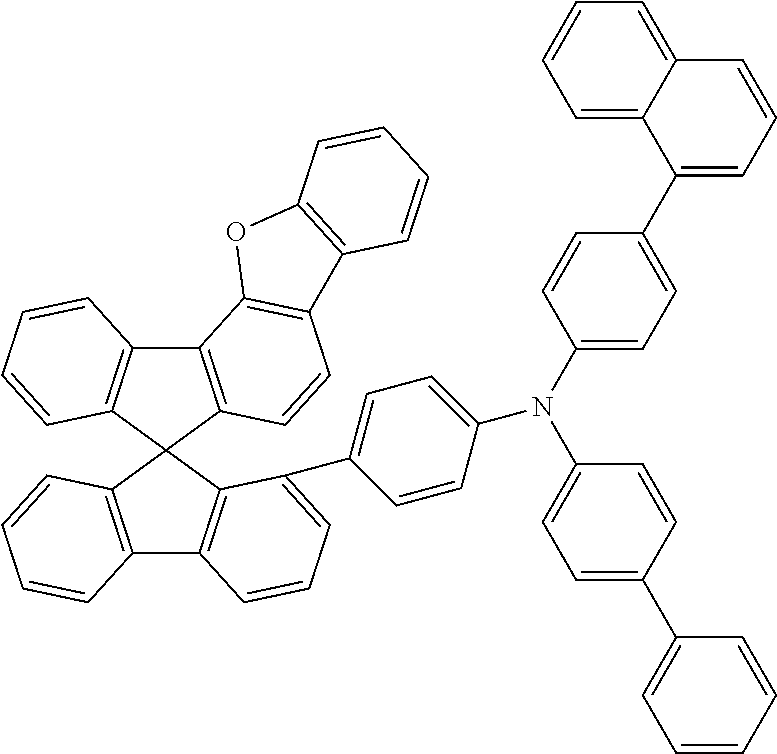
C12=C(C3(C4=C1C=CC=C4)C1=C(C4=C3C(C3=CC=C(N(C5=CC=C(C6=CC=CC7=CC=CC=C76)C=C5)C5=CC=C(C6=CC=CC=C6)C=C5)C=C3)=CC=C4)C=CC=C1)C=CC1=C2OC2=C1C=CC=C2
